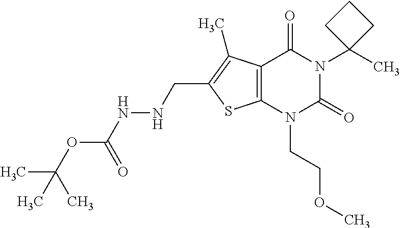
C12=C(N(CCOC)C(=O)N(C3(C)CCC3)C1=O)SC(CNNC(OC(C)(C)C)=O)=C2C
